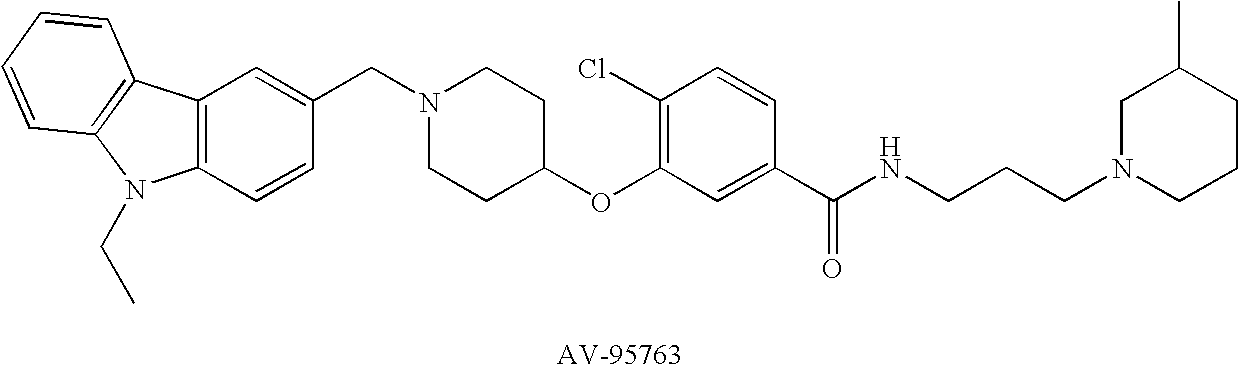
C1(CN2CCC(OC3=C(Cl)C=CC(C(NCCCN4CCCC(C)C4)=O)=C3)CC2)=CC2=C(C=C1)N(CC)C1=C2C=CC=C1
